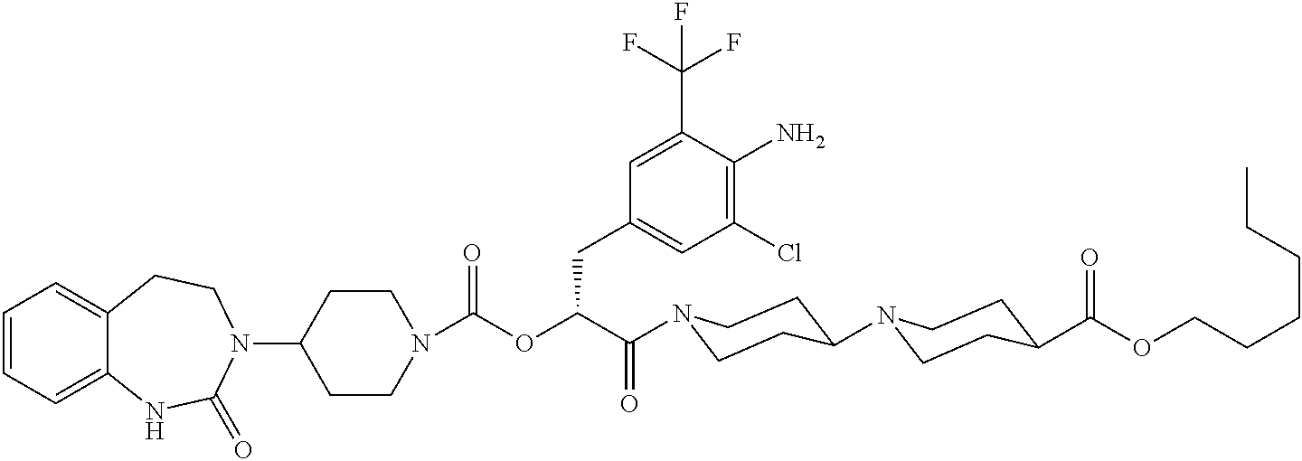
C1(N2CCC3=CC=CC=C3NC2=O)CCN(C(OC(C(=O)N2CCC(N3CCC(C(OCCCCCC)=O)CC3)CC2)CC2=CC(Cl)=C(N)C(C(F)(F)F)=C2)=O)CC1
